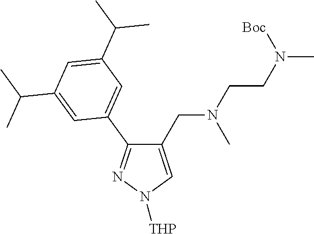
C1(CN(CCN(C)[Boc])C)=CN([THP])N=C1C1=CC(C(C)C)=CC(C(C)C)=C1
